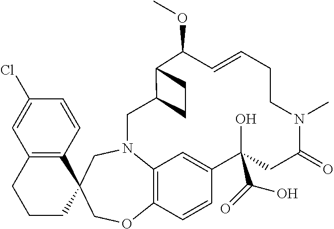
C12=C(C=CC(Cl)=C1)C1(CCC2)COC2=C3N(C1)CC1C(C(OC)C=CCCN(C)C(=O)CC(C(=O)O)(O)C(=C3)C=C2)CC1
